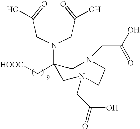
C1(C[HOOC])(N(CC(=O)O)CC(=O)O)CN(CC(O)=O)CCN(CC(O)=O)C1
